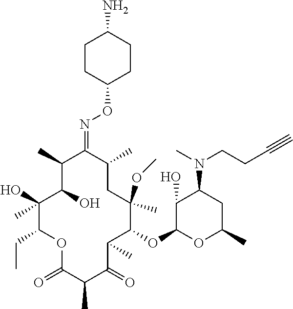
C1(C)C(O)C(C)(O)C(CC)OC(=O)C(C)C(=O)C(C)C(OC2OC(C)CC(N(C)CCC#C)C2O)C(C)(OC)CC(C)C1=NOC1CCC(N)CC1
